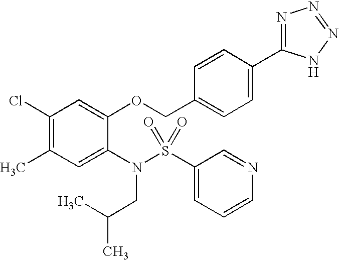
C1(Cl)=C(C)C=C(N(S(C2=CC=CN=C2)(=O)=O)CC(C)C)C(OCC2=CC=C(C3=NN=NN3)C=C2)=C1
